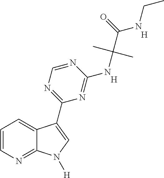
C1=CN=C2C(=C1)C(C1=NC=NC(NC(C(NCC)=O)(C)C)=N1)=CN2[H].[H].[H]
